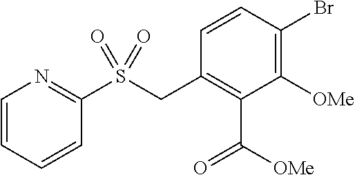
C1=CC(Br)=C([OMe])C(C([OMe])=O)=C1CS(C1=NC=CC=C1)(=O)=O
